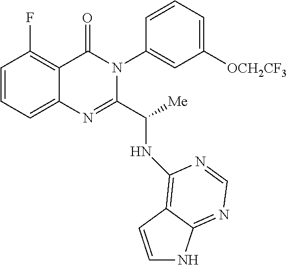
C1=CC=C2C(=C1F)C(=O)N(C1=CC([OCH2CF3])=CC=C1)C(C(NC1=C3C(=NC=N1)NC=C3)[Me])=N2
